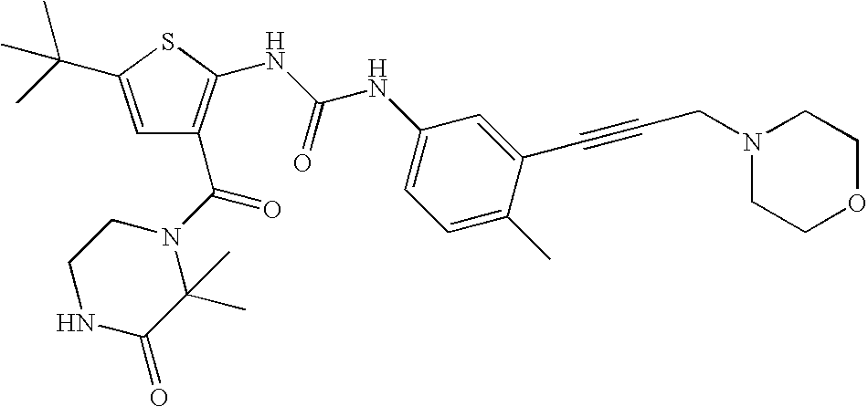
C1=C(C(C)(C)C)SC(NC(NC2=CC=C(C)C(C#CCN3CCOCC3)=C2)=O)=C1C(N1CCNC(=O)C1(C)C)=O
